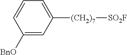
C1([BnO])=CC([(CH2)7][SO2F])=CC=C1
